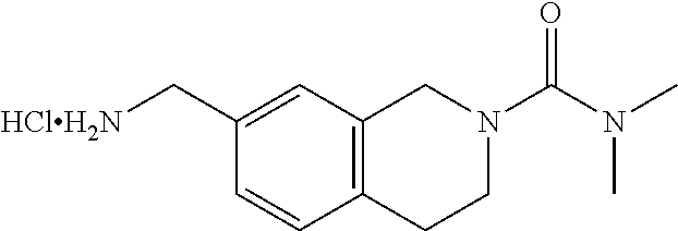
C1=CC(C[HClH2N])=CC2=C1CCN(C(N(C)C)=O)C2
